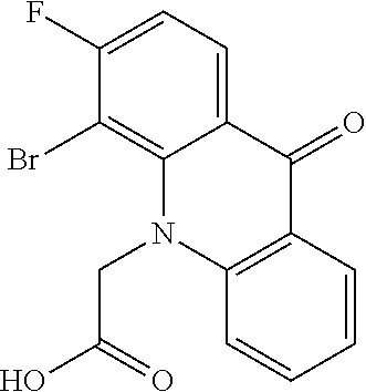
C12=C(Br)C(F)=CC=C1C(=O)C1=C(N2CC(O)=O)C=CC=C1
